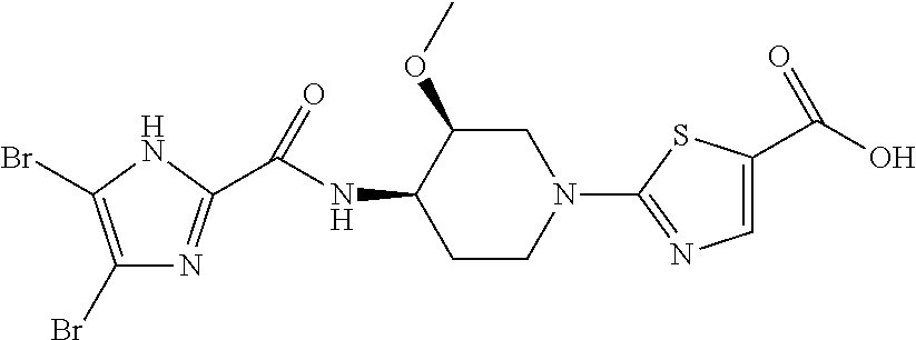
C1(Br)=C(Br)NC(C(NC2C(OC)CN(C3=NC=C(C(O)=O)S3)CC2)=O)=N1
